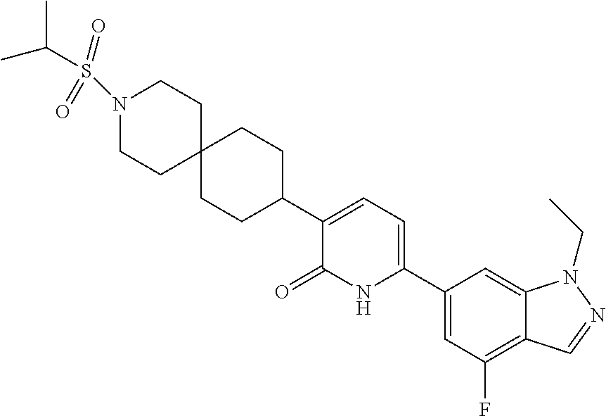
C1(C2=CC=C(C3CCC4(CC3)CCN(S(C(C)C)(=O)=O)CC4)C(=O)N2)=CC(F)=C2C(=C1)N(CC)N=C2
